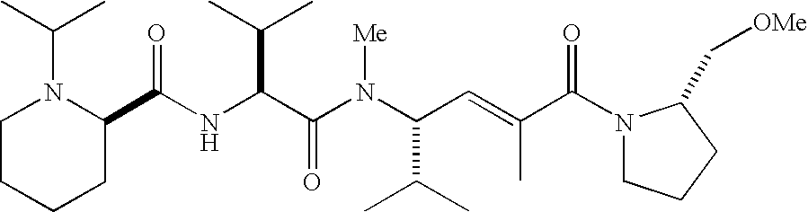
N(C(C(N(C(C(C)C)C=C(C)C(N1CCCC1C[OMe])=O)[Me])=O)C(C)C)C(C1N(C(C)C)CCCC1)=O
